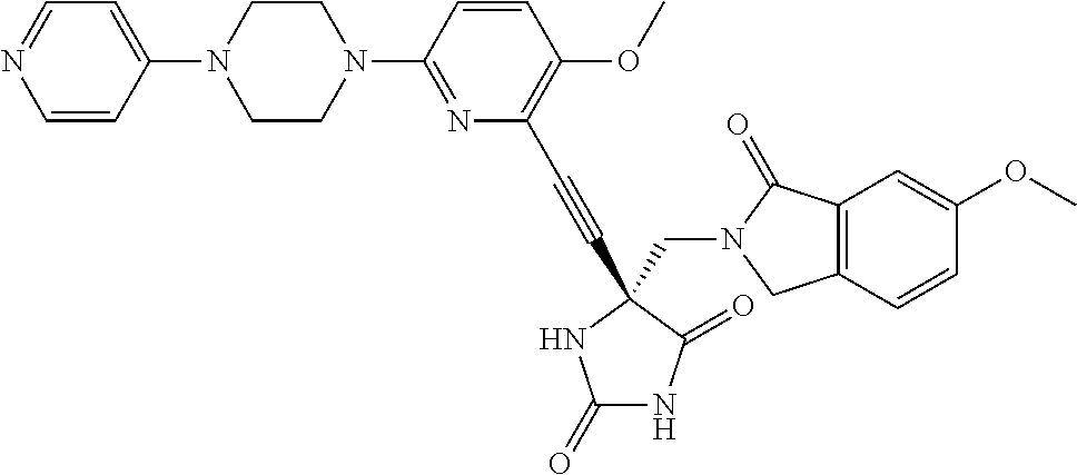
C(N1C(=O)C2=C(C1)C=CC(OC)=C2)C1(C#CC2=C(OC)C=CC(N3CCN(C4=CC=NC=C4)CC3)=N2)C(=O)NC(=O)N1
